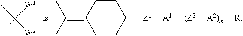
CC([W2])([W1])C.C1CC([Z1][A1][(Z2][A2)m][R])CCC1=C(C)C
